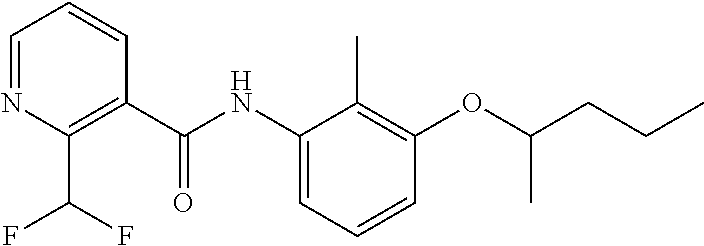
C1=NC(C(F)F)=C(C(NC2=CC=CC(OC(CCC)C)=C2C)=O)C=C1
